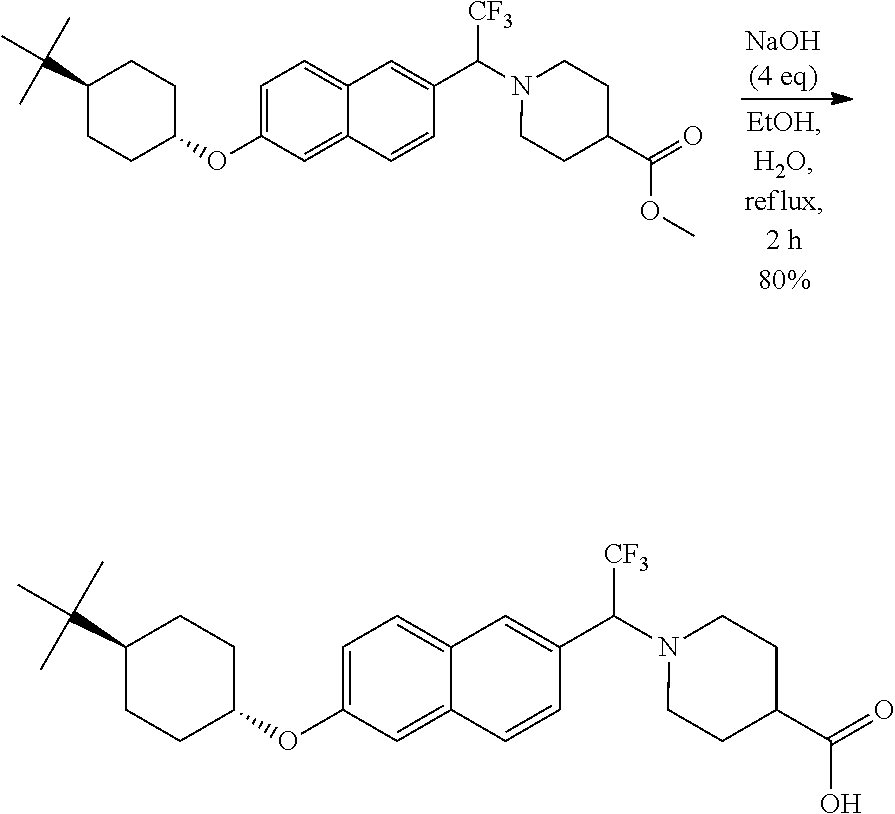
C1=C(OC2CCC(C(C)(C)C)CC2)C=C2C(=C1)C=C(C(N1CCC(C(=O)O)CC1)[CF3])C=C2.C1=C(OC2CCC(C(C)(C)C)CC2)C=C2C(=C1)C=C(C(N1CCC(C(=O)OC)CC1)[CF3])C=C2
